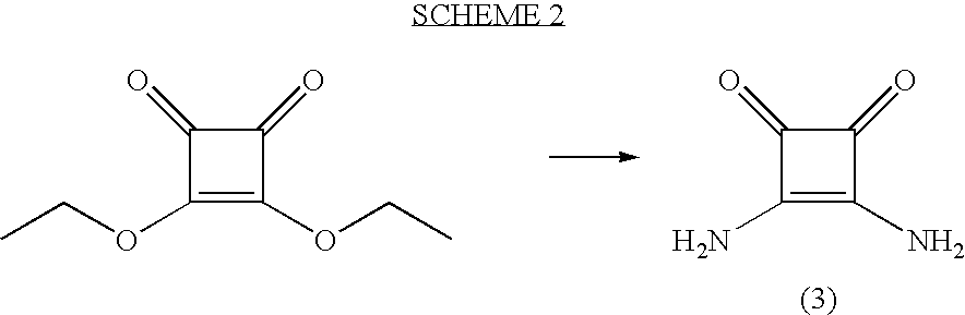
C1(=O)C(OCC)=C(OCC)C1=O.C1(=O)C(N)=C(N)C1=O
